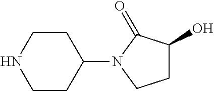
C1CNCCC1N1CCC(O)C1=O
